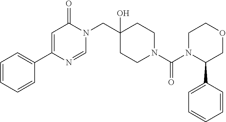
C1CN(C(N2CCC(CN3C=NC(C4=CC=CC=C4)=CC3=O)(O)CC2)=O)C(C2=CC=CC=C2)CO1
